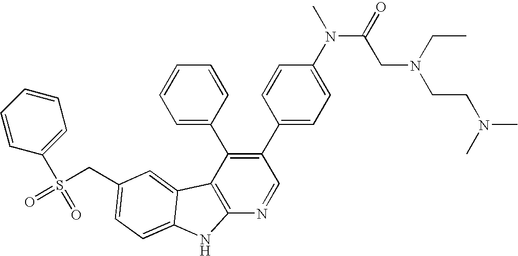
C(C1=CC=C2C(=C1)C1=C(N=CC(C3=CC=C(N(C)C(=O)CN(CCN(C)C)CC)C=C3)=C1C1=CC=CC=C1)N2)S(=O)(C1=CC=CC=C1)=O
